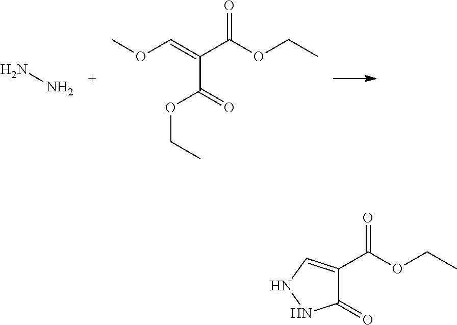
NN.COC=C(C(OCC)=O)C(=O)OCC.C1(=O)C(C(OCC)=O)=CNN1
